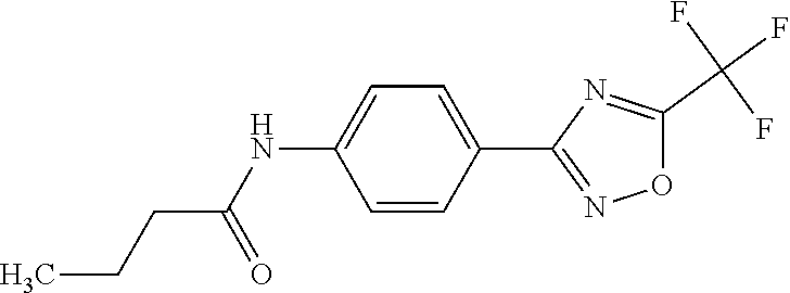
C1=C(C2=NOC(C(F)(F)F)=N2)C=CC(NC(CCC)=O)=C1
